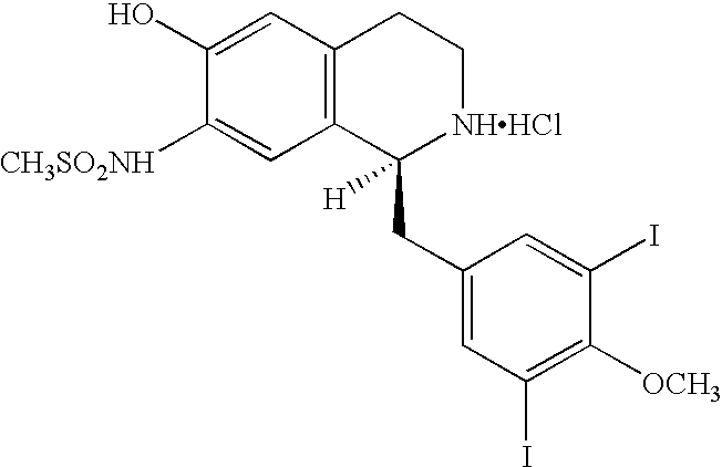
C12=C(C=C(O)C([CH3SO2NH])=C1)CC[NHHCl]C2(CC1=CC(I)=C([OCH3])C(I)=C1)[H]
